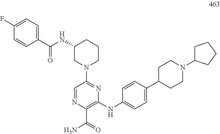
C1=NC(C(=O)N)=C(NC2=CC=C(C3CCN(C4CCCC4)CC3)C=C2)N=C1N1CCCC(NC(=O)C2=CC=C(F)C=C2)C1
